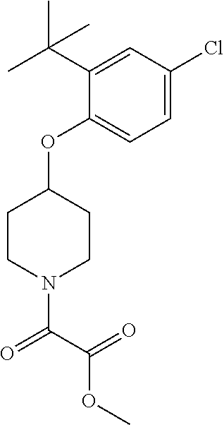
C1(OC2CCN(C(C(=O)OC)=O)CC2)=CC=C(Cl)C=C1C(C)(C)C
